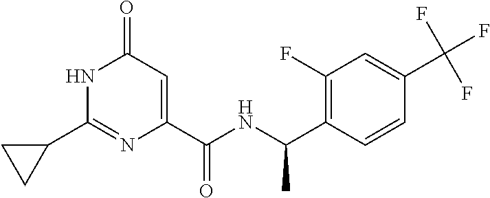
C1(=O)C=C(C(NC(C2=C(F)C=C(C(F)(F)F)C=C2)C)=O)N=C(C2CC2)N1
